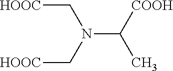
[HOOC]CN(C([COOH])C)C[HOOC]
